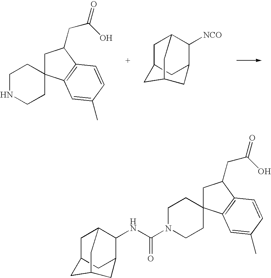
C1NCCC2(C1)CC(CC(O)=O)C1=C2C=C(C)C=C1.C1C2CC3C([NCO])C1CC(C3)C2.C1CC2(CCN1C(NC1C3CC4CC1CC(C3)C4)=O)CC(CC(O)=O)C1=C2C=C(C)C=C1
